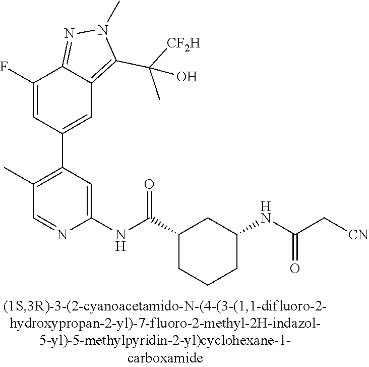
C1(F)=CC(C2=C(C)C=NC(NC(C3CCCC(NC(=O)C[CN])C3)=O)=C2)=CC2=C(C([CF2H])(C)O)N(C)N=C12
